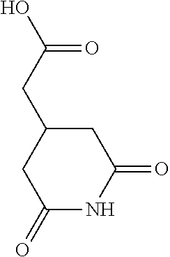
C1(=O)CC(CC(O)=O)CC(=O)N1
